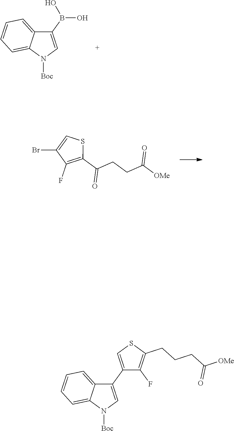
B(O)(C1=CN([Boc])C2=CC=CC=C12)O.C1(F)=C(C(=O)CCC(=O)[OMe])SC=C1Br.N1([Boc])C=C(C2=CSC(CCCC([OMe])=O)=C2F)C2=CC=CC=C12
